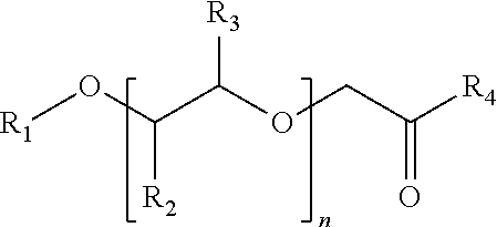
[R1]OC(C(OCC([R4])=O)[R3])[R2]
